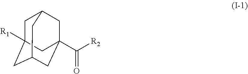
C1C2([R1])CC3CC(C([R2])=O)(CC1C3)C2
